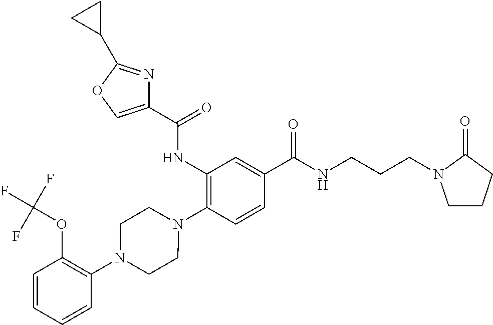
C1(NC(=O)C2=COC(C3CC3)=N2)=C(N2CCN(C3=C(OC(F)(F)F)C=CC=C3)CC2)C=CC(C(=O)NCCCN2CCCC2=O)=C1
